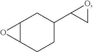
C1CC2C(CC1C1CO1)O2
